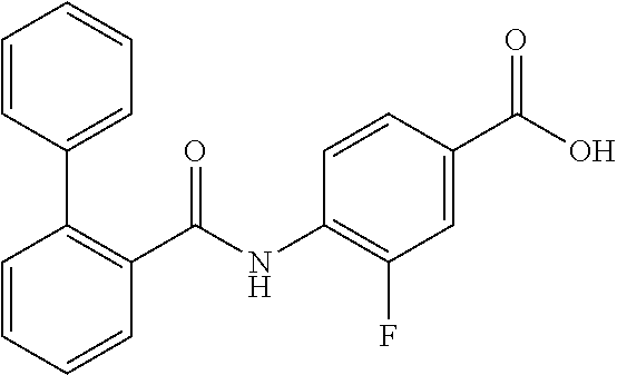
C1=CC=CC(C(NC2=C(F)C=C(C(O)=O)C=C2)=O)=C1C1=CC=CC=C1
